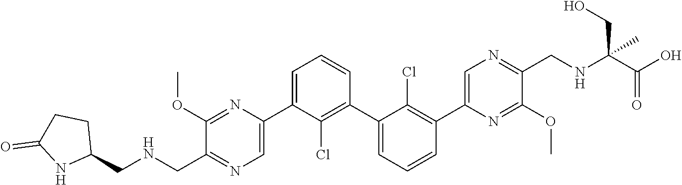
C1(OC)=NC(C2=CC=CC(C3=CC=CC(C4=CN=C(CNC(C(O)=O)(CO)C)C(OC)=N4)=C3Cl)=C2Cl)=CN=C1C[HN]CC1CCC(=O)N1
